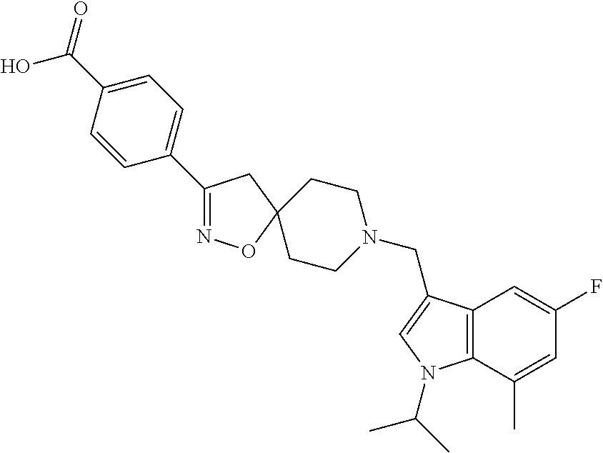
C1(C2=CC=C(C(O)=O)C=C2)=NOC2(C1)CCN(CC1=CN(C(C)C)C3=C1C=C(F)C=C3C)CC2
